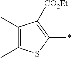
C1(C)=C(C)SC(*)=C1[CO2Et]
